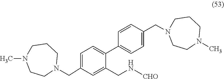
C1=C(CN2CCCN(C)CC2)C=C(CN[CHO])C(C2=CC=C(CN3CCCN(C)CC3)C=C2)=C1
